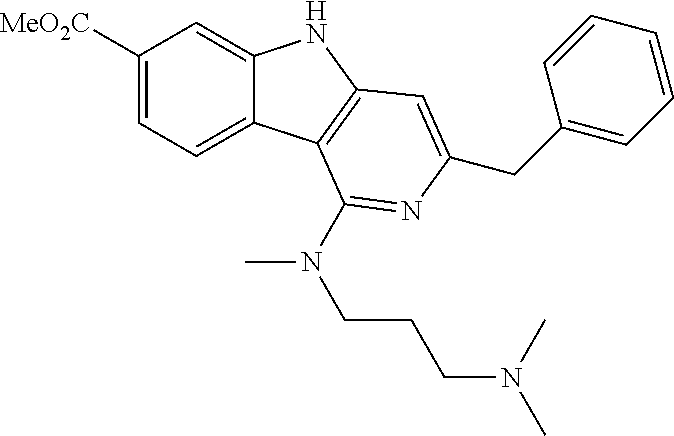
C1([MeO2C])=CC=C2C(=C1)NC1=C2C(N(CCCN(C)C)C)=NC(CC2=CC=CC=C2)=C1
